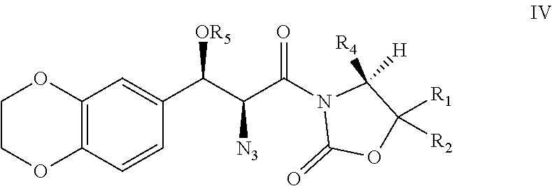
C1COC2=C(O1)C=C(C([OR5])C(C(N1C(=O)OC([R1])([R2])C1([R4])[H])=O)[N3])C=C2
